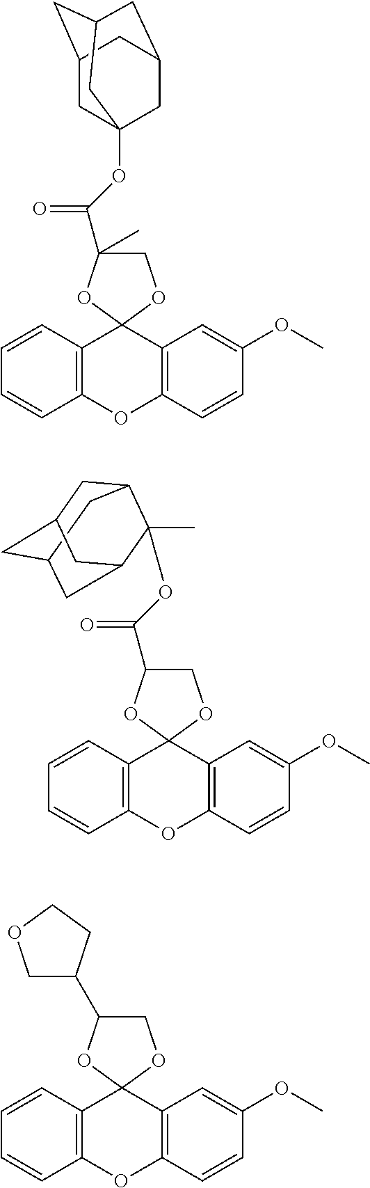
C1=CC2=C(C=C1)OC1=C(C23OCC(C(OC2(C)C4CC5CC(CC2C5)C4)=O)O3)C=C(OC)C=C1.C1=CC2=C(C=C1)OC1=C(C23OCC(C2COCC2)O3)C=C(OC)C=C1.C1=CC2=C(C=C1)OC1=C(C23OCC(C(OC24CC5CC(CC(C2)C5)C4)=O)(C)O3)C=C(OC)C=C1
